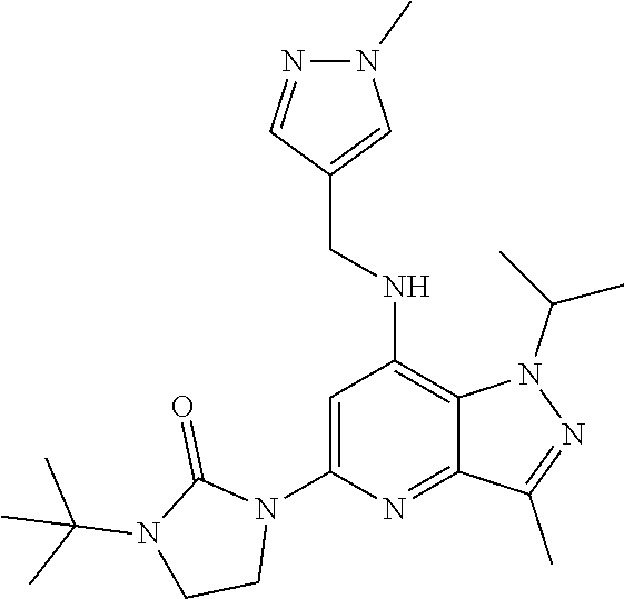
N1(C(C)C)C2=C(NCC3=CN(C)N=C3)C=C(N3CCN(C(C)(C)C)C3=O)N=C2C(C)=N1
